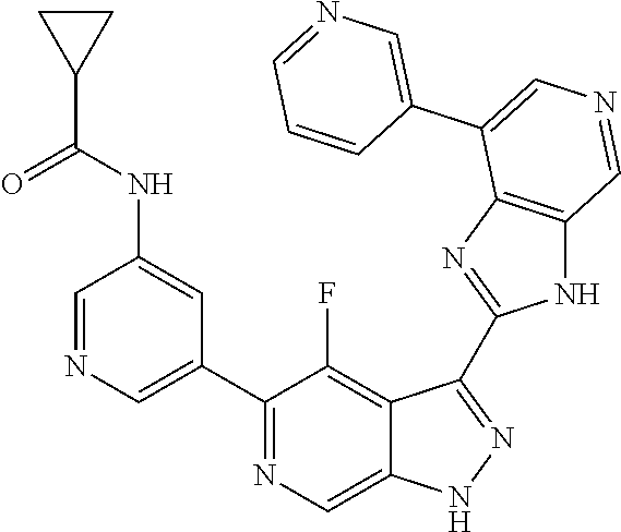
C1(C2=CN=CC(NC(C3CC3)=O)=C2)=NC=C2C(=C1F)C(C1=NC3=C(N1)C=NC=C3C1=CN=CC=C1)=NN2
